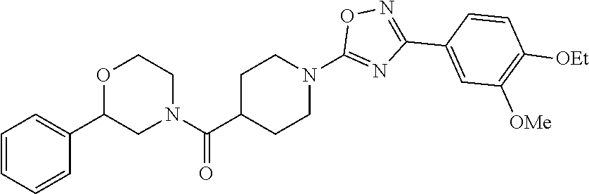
C(C1CCN(C2=NC(C3=CC([OMe])=C([OEt])C=C3)=NO2)CC1)(=O)N1CCOC(C2=CC=CC=C2)C1
